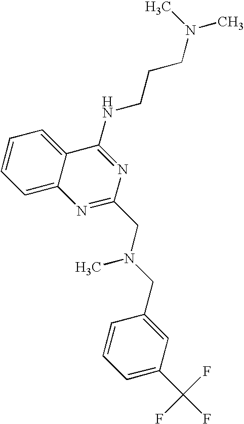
C12=CC=CC=C1C(NCCCN(C)C)=NC(CN(CC1=CC(C(F)(F)F)=CC=C1)C)=N2
